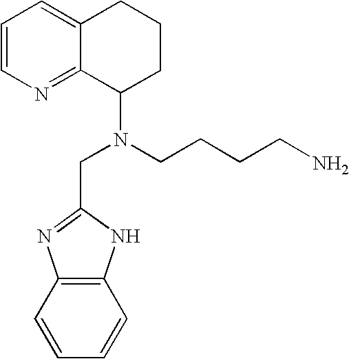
C1=CN=C2C(=C1)CCCC2N(CCCCN)CC1=NC2=C(N1)C=CC=C2
